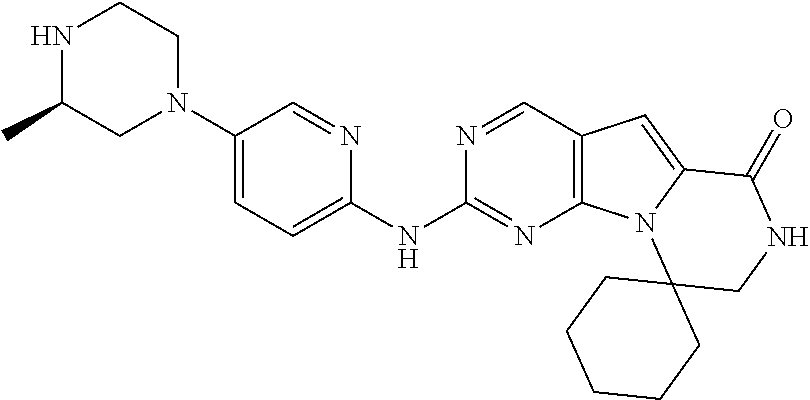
N1C(C)CN(C2=CC=C(NC3=NC4=C(C=N3)C=C3N4C4(CNC3=O)CCCCC4)N=C2)CC1
